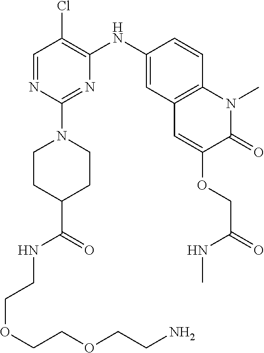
C1=NC(N2CCC(C(=O)NCCOCCOCCN)CC2)=NC(NC2=CC3=C(C=C2)N(C)C(=O)C(OCC(=O)NC)=C3)=C1Cl
